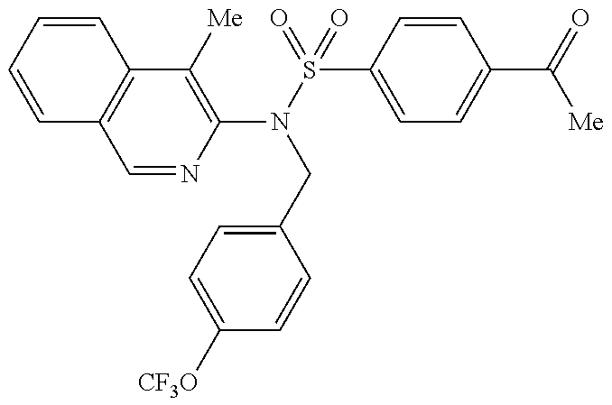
C1(N(S(=O)(C2=CC=C(C(=O)[Me])C=C2)=O)CC2=CC=C([CF3O])C=C2)=C([Me])C2=C(C=N1)C=CC=C2
